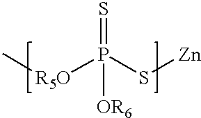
[R5O](P(S[Zn])(=S)[OR6])C
